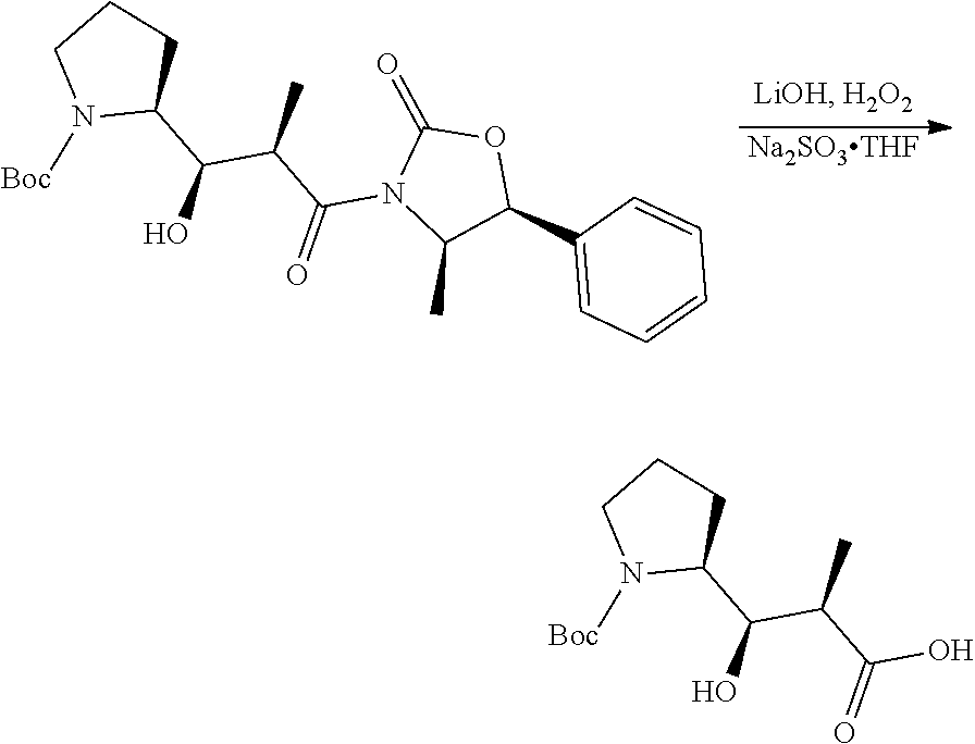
[Na2SO3THF].C1(C(C(C(N2C(C)C(C3=CC=CC=C3)OC2=O)=O)C)O)CCCN1[Boc].C1(C(C(C(O)=O)C)O)CCCN1[Boc]
